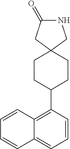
C1=CC(C2CCC3(CC2)CNC(=O)C3)=C2C(=C1)C=CC=C2
